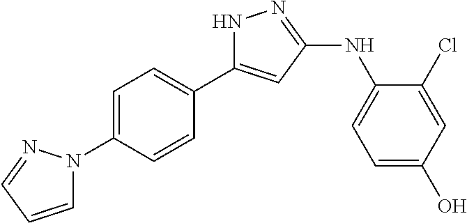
N1C(C2=CC=C(N3C=CC=N3)C=C2)=CC(NC2=CC=C(O)C=C2Cl)=N1
